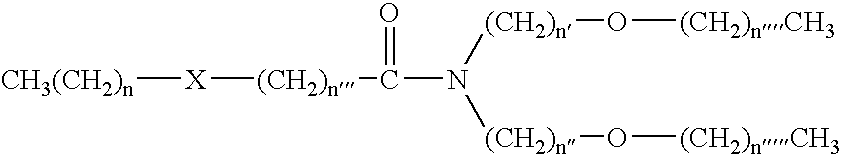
[CH3(CH2)n][X][(CH2)n]C(N([(CH2)n]O[(CH2)nCH3])[(CH2)n]O[(CH2)nCH3])=O
